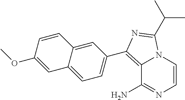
C1=CN2C(=C(C3=CC=C4C(=C3)C=CC(OC)=C4)N=C2C(C)C)C(N)=N1
